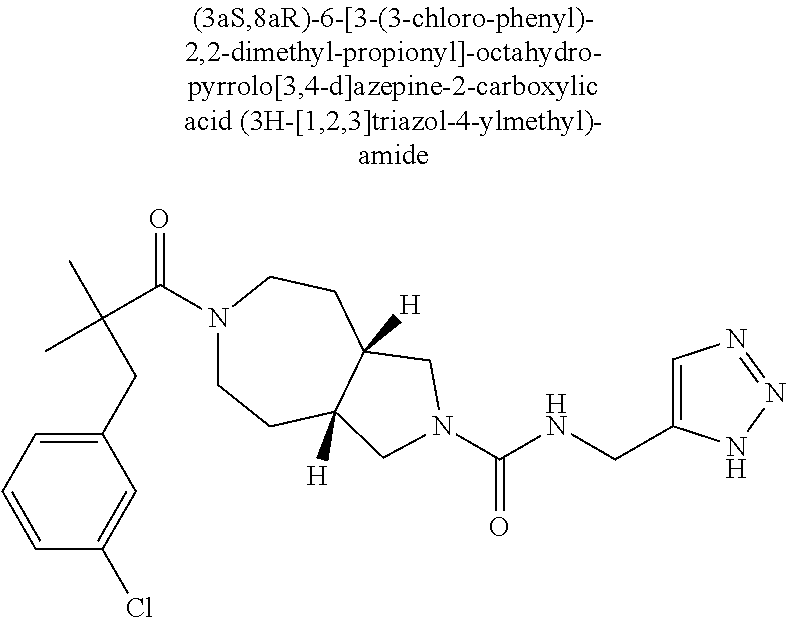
C(C(N1CCC2([H])C([H])(CC1)CN(C(=O)NCC1=CN=NN1)C2)=O)(CC1=CC=CC(Cl)=C1)(C)C
